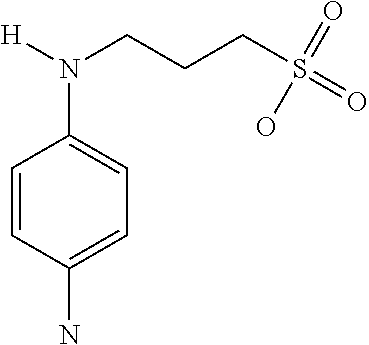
N(CCCS(=O)(=O)O)([H])C1=CC=C(N)C=C1
